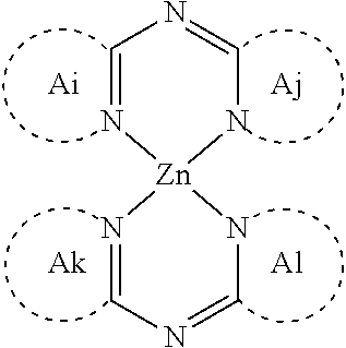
C1=N[Zn]2(NC=N1)N=CN=CN2.[Al]
